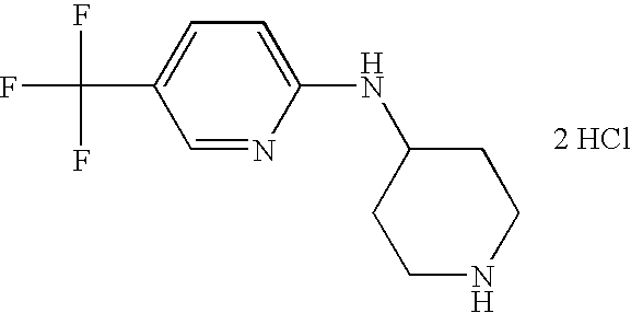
C1=NC(NC2CCNCC2)=CC=C1C(F)(F)F.[2 HCl]
